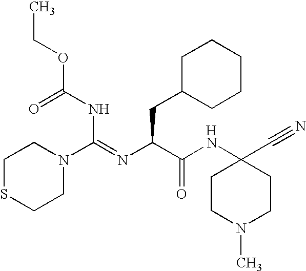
C1CN(C)CCC1(C#N)NC(C(N=C(NC(=O)OCC)N1CCSCC1)CC1CCCCC1)=O.[H]
